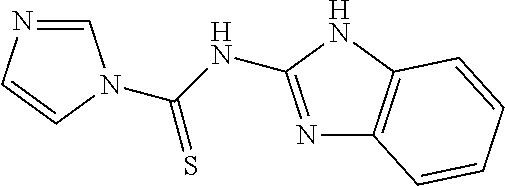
N1=C(NC(N2C=NC=C2)=S)NC2=C1C=CC=C2
